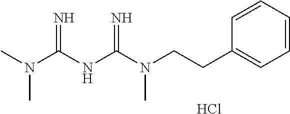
C(CC1=CC=CC=C1)N(C(NC(N(C)C)=N)=N)C.Cl
